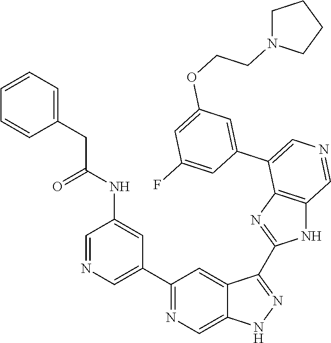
C1(C2=CN=CC(NC(CC3=CC=CC=C3)=O)=C2)=NC=C2C(=C1)C(C1=NC3=C(N1)C=NC=C3C1=CC(OCCN3CCCC3)=CC(F)=C1)=NN2
